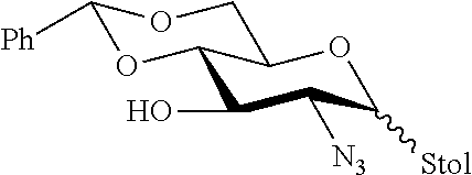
C1(O)C([N3])C([Stol])OC2C1OC([Ph])OC2
